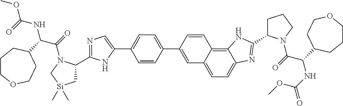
C1(C2=CC3=CC=C4C(=C3C=C2)NC(C2CCCN2C(=O)C(NC(=O)OC)C2CCOCCC2)=N4)=CC=C(C2=CN=C(C3C[Si](C)(C)CN3C(=O)C(NC(OC)=O)C3CCOCCC3)N2)C=C1
